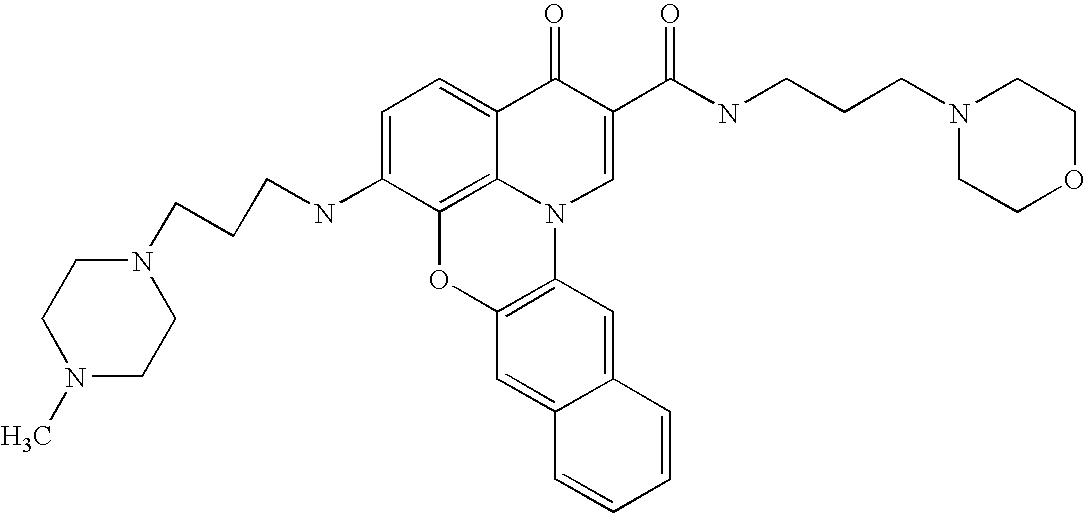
C1=C(NCCCN2CCN(C)CC2)C2=C3C(=C1)C(=O)C(C(NCCCN1CCOCC1)=O)=CN3C1=C(O2)C=C2C(=C1)C=CC=C2
